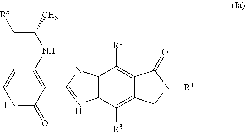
N1C(=O)C(C2=NC3=C(C([R2])=C4C(=C3[R3])CN([R1])C4=O)N2)=C(NC(C[Ra])C)C=C1
